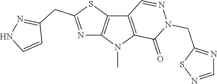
C12=C(N(C)C3=C1C=NN(CC1=NC=NS1)C3=O)N=C(CC1=NNC=C1)S2
